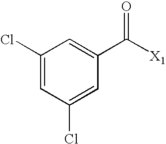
C1(Cl)=CC(Cl)=CC(C([X1])=O)=C1
